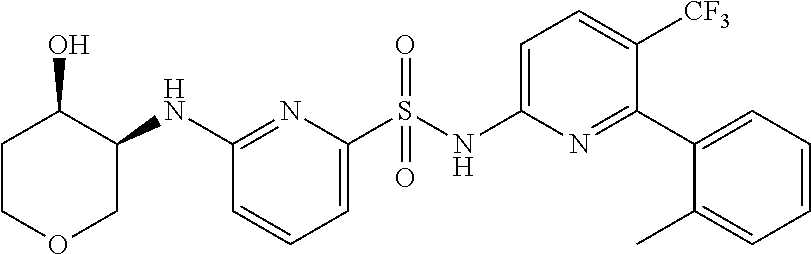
C1(NC2C(O)CCOC2)=NC(S(NC2=CC=C([CF3])C(C3=CC=CC=C3C)=N2)(=O)=O)=CC=C1
